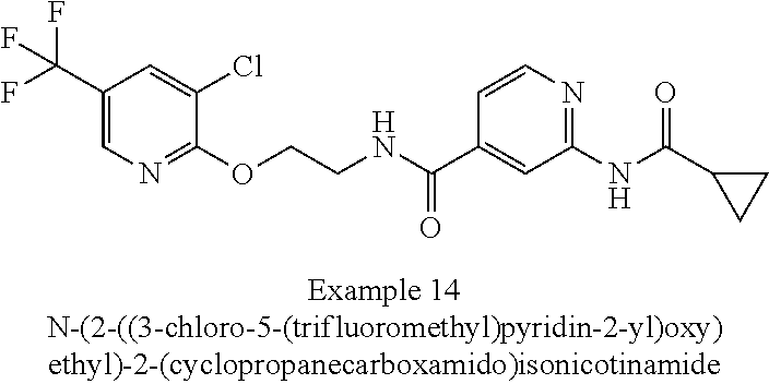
C1(C(F)(F)F)=CN=C(OCCNC(C2=CC(NC(=O)C3CC3)=NC=C2)=O)C(Cl)=C1
